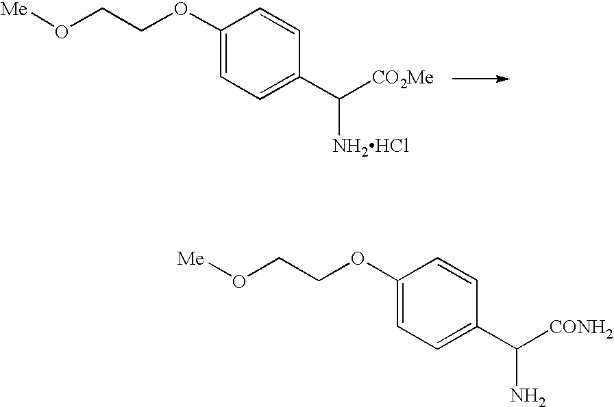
C1(OCCO[Me])=CC=C(C([CO2Me])[NH2HCl])C=C1.C1(OCCO[Me])=CC=C(C([CONH2])N)C=C1
